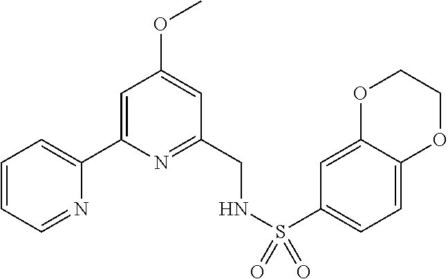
C1=CC=NC(C2=CC(OC)=CC(CNS(=O)(=O)C3=CC=C4C(=C3)OCCO4)=N2)=C1
